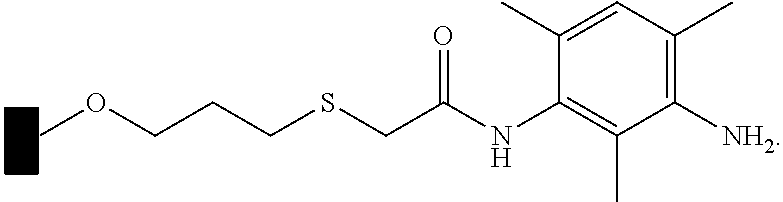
C1(C)=CC(C)=C([NH2])C(C)=C1NC(CSCCCOC)=O
